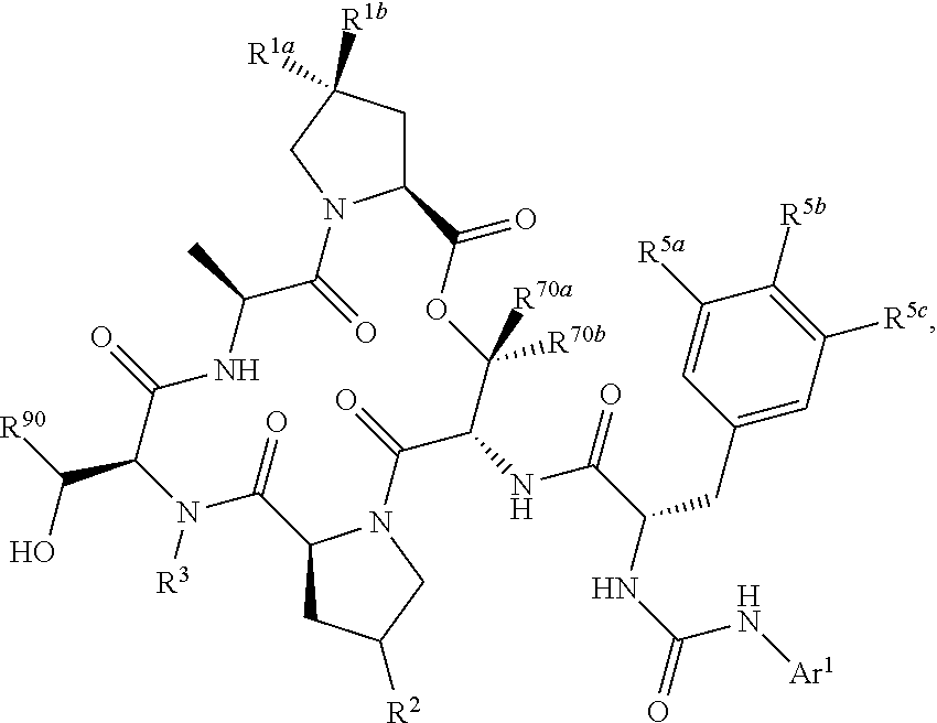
C12CC([R1a])([R1b])CN1C(=O)C(C)NC(=O)C(C(O)[R90])N([R3])C(=O)C1CC([R2])CN1C(=O)C(NC(C(NC(=O)N[Ar1])CC1=CC([R5c])=C([R5b])C([R5a])=C1)=O)C([R70b])([R70a])OC2=O
